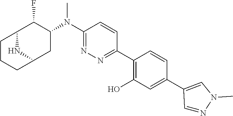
C1(N(C2C(F)C3CCCC(C2)N3)C)=NN=C(C2=C(O)C=C(C3=CN(C)N=C3)C=C2)C=C1
